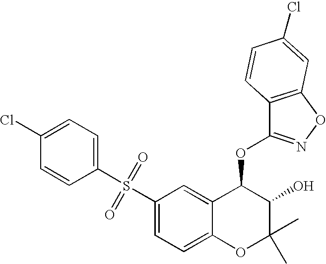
C1(S(=O)(=O)C2=CC=C(Cl)C=C2)=CC=C2C(=C1)C(OC1=NOC3=C1C=CC(Cl)=C3)C(O)C(C)(C)O2
